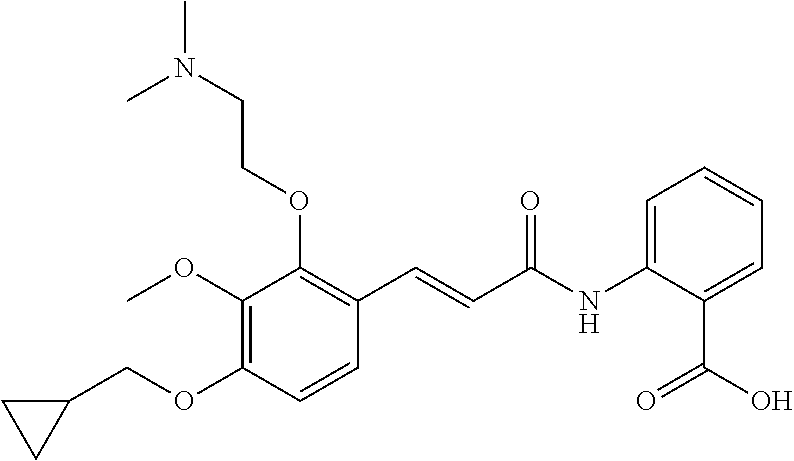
C1(OCCN(C)C)=C(C=CC(NC2=CC=CC=C2C(=O)O)=O)C=CC(OCC2CC2)=C1OC
